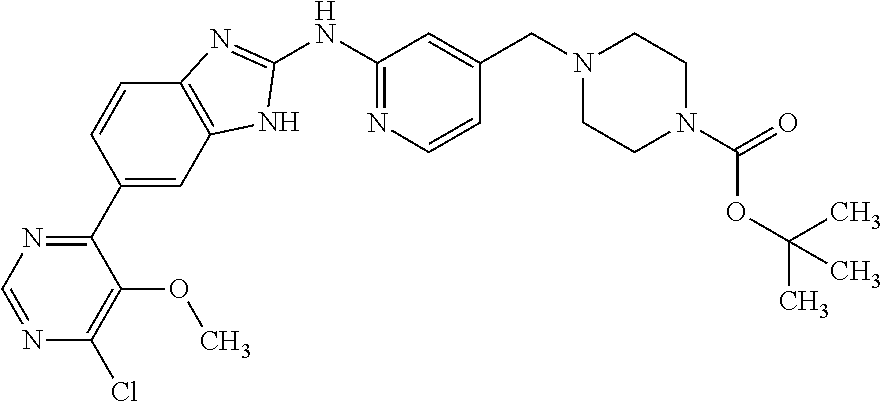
C1(NC2=NC=CC(CN3CCN(C(OC(C)(C)C)=O)CC3)=C2)=NC2=C(N1)C=C(C1=NC=NC(Cl)=C1OC)C=C2
